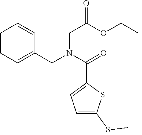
C1=CC=CC(CN(CC(=O)OCC)C(C2=CC=C(SC)S2)=O)=C1
